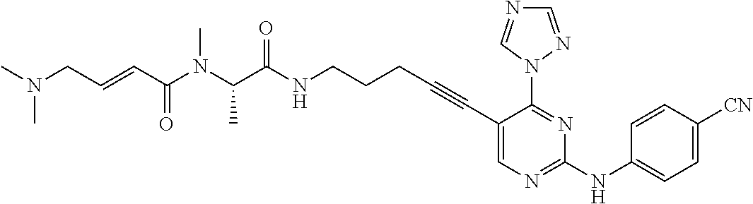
CN(CC=CC(N(C(C(NCCCC#CC1=CN=C(NC2=CC=C([CN])C=C2)N=C1N1N=CN=C1)=O)C)C)=O)C
